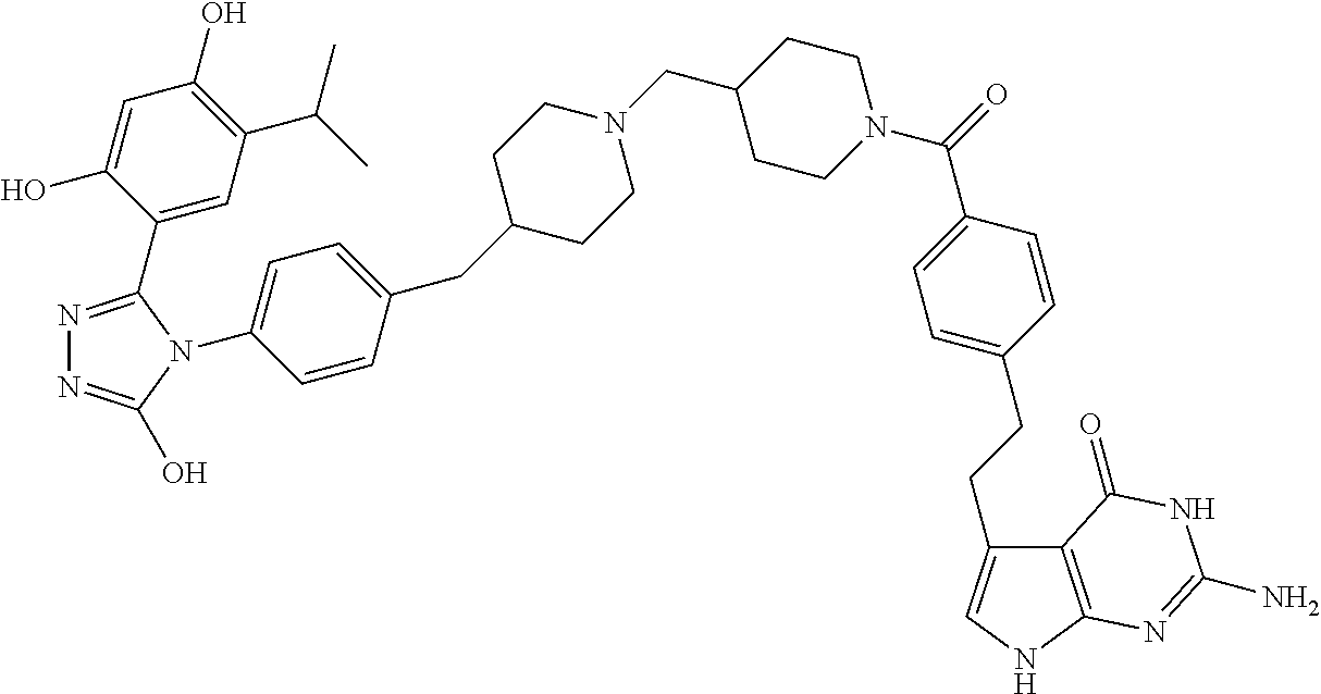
N1=C(C2=CC(C(C)C)=C(O)C=C2O)N(C2=CC=C(CC3CCN(CC4CCN(C(=O)C5=CC=C(CCC6=CNC7=C6C(=O)NC(N)=N7)C=C5)CC4)CC3)C=C2)C(O)=N1
